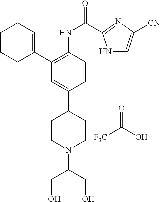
C1CCC(C2=C(NC(=O)C3=NC([CN])=CN3)C=CC(C3CCN(C(CO)CO)CC3)=C2)=CC1.[F3C]C(O)=O
